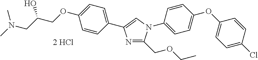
C1=CC(C2=CN(C3=CC=C(OC4=CC=C(Cl)C=C4)C=C3)C(COCC)=N2)=CC=C1OCC(CN(C)C)O
